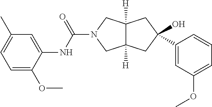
O=C(N1CC2([H])C([H])(C1)CC(O)(C1=CC(OC)=CC=C1)C2)NC1=CC(C)=CC=C1OC
